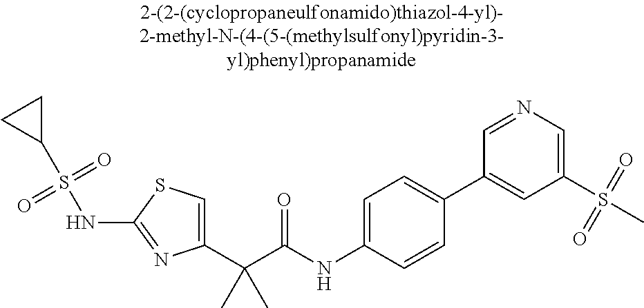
C1(C(C(NC2=CC=C(C3=CC(S(C)(=O)=O)=CN=C3)C=C2)=O)(C)C)=CSC(NS(C2CC2)(=O)=O)=N1
